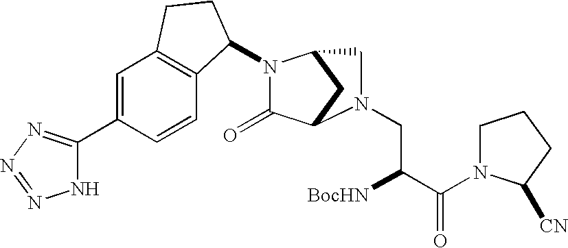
C1=C(C2=NN=NN2)C=CC2=C1CCC2N1C(=O)C2CC1CN2CC([BocHN])C(=O)N1CCCC1[CN]
